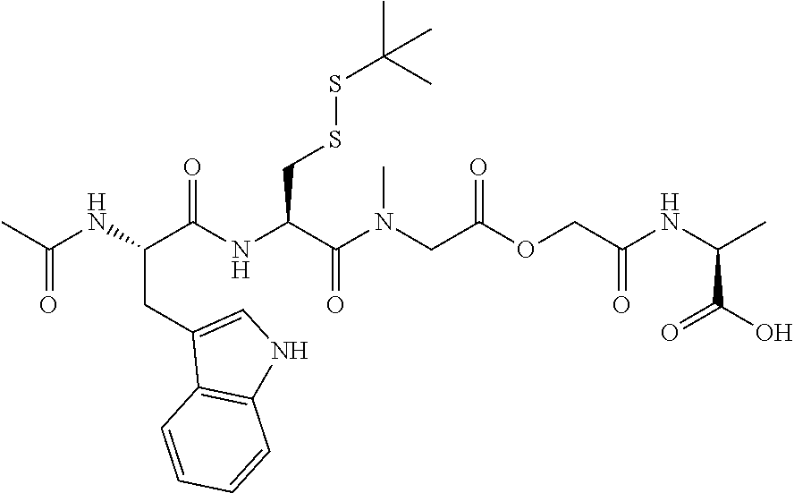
N(C(C(NC(C(N(CC(OCC(NC(C)C(O)=O)=O)=O)C)=O)CSSC(C)(C)C)=O)CC1=CNC2=C1C=CC=C2)C(C)=O
